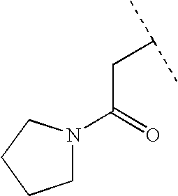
N1(C(=O)CC(C)C)CCCC1
